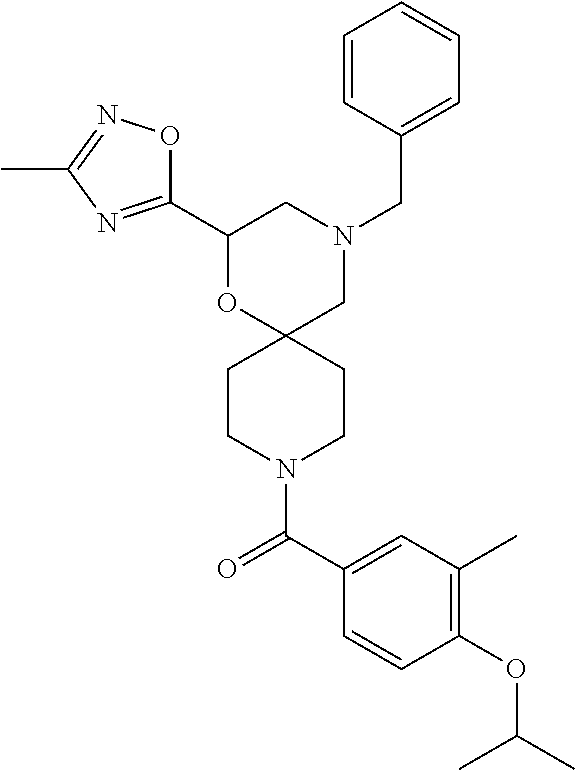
N1(CC2=CC=CC=C2)CC2(OC(C3=NC(C)=NO3)C1)CCN(C(C1=CC(C)=C(OC(C)C)C=C1)=O)CC2
